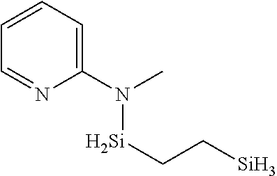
N([Si]CC[Si])(C1=CC=CC=N1)C
